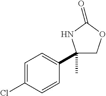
C1(C2(C)COC(=O)N2)=CC=C(Cl)C=C1
